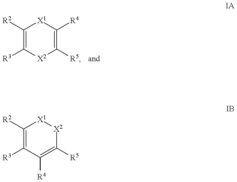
C1([R2])=C([R3])[X2]C([R5])=C([R4])[X1]1.[IA].C1([R2])=C([R3])C([R4])=C([R5])[X2][X1]1.[IB]
